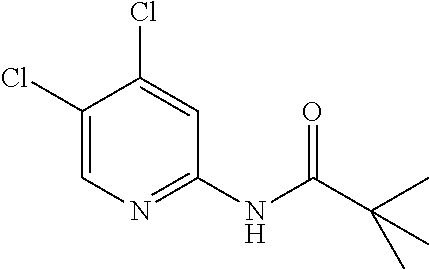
C1(Cl)=CN=C(NC(C(C)(C)C)=O)C=C1Cl
